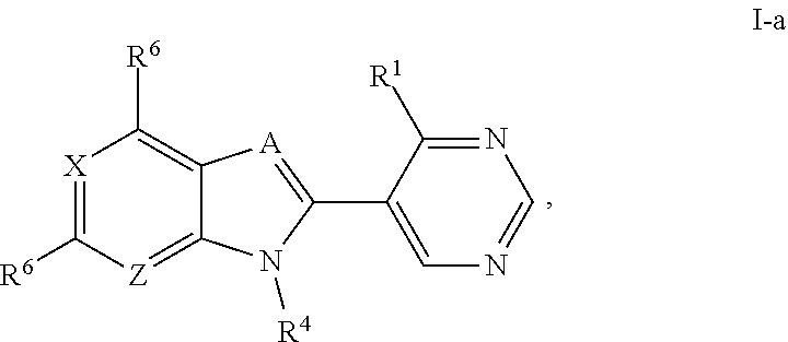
[X]1=C([R6])[Z]=C2C(=C1[R6])[A]=C(C1=CN=CN=C1[R1])N2[R4]
